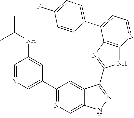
C1=NC=C(C2=NC=C3C(=C2)C(C2=NC4=C(N2)N=CC=C4C2=CC=C(F)C=C2)=NN3)C=C1NC(C)C
